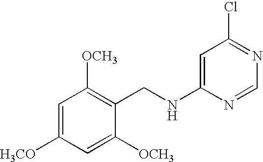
C1=C([H3CO])C=C([OCH3])C(CNC2=CC(Cl)=NC=N2)=C1[OCH3]
